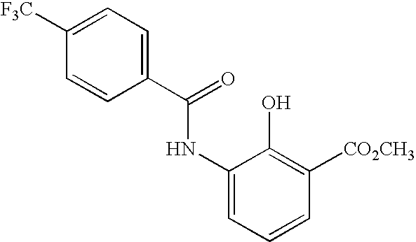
C1(NC(C2=CC=C([F3C])C=C2)=O)=CC=CC([CO2CH3])=C1O
